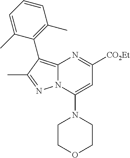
N1(C2=CC([CO2Et])=NC3=C(C4=C(C)C=CC=C4C)C(C)=NN23)CCOCC1
